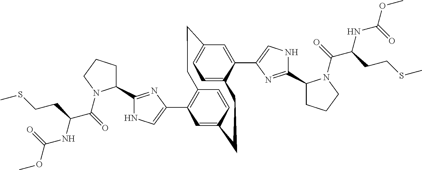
C1(C2=C3C=CC(=C2)CCC2=CC=C(C=C2C2=CNC(C4CCCN4C(C(NC(OC)=O)CCSC)=O)=N2)CC3)=CNC(C2CCCN2C(C(NC(OC)=O)CCSC)=O)=N1
